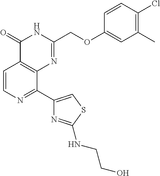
C1=CN=C(C2=CSC(NCCO)=N2)C2=C1C(=O)NC(COC1=CC(C)=C(Cl)C=C1)=N2
